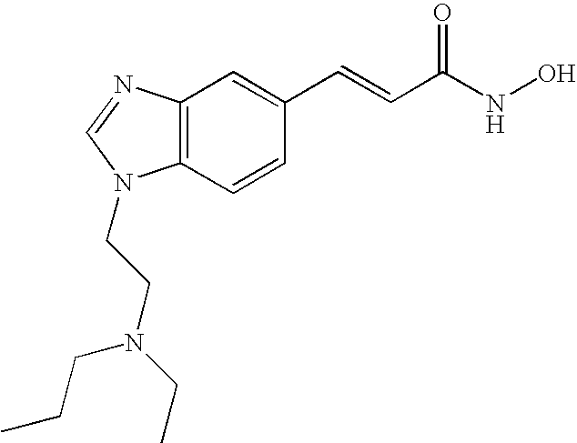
C12=C(C=CC(C=CC(NO)=O)=C1)N(CCN(CC)CCC)C=N2
